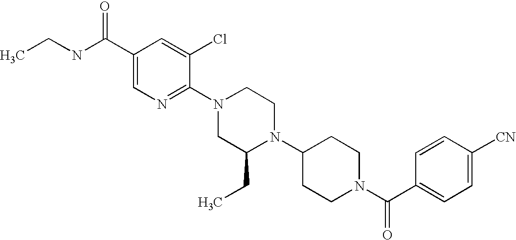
C1([CN])=CC=C(C(N2CCC(N3C(CC)CN(C4=NC=C(C(NCC)=O)C=C4Cl)CC3)CC2)=O)C=C1
